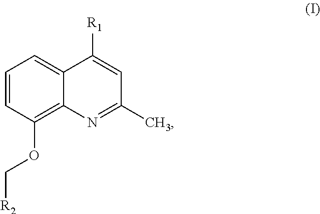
C1=CC(OC[R2])=C2C(=C1)C([R1])=CC(C)=N2
